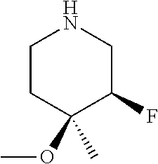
N1CCC(OC)(C)C(F)C1
